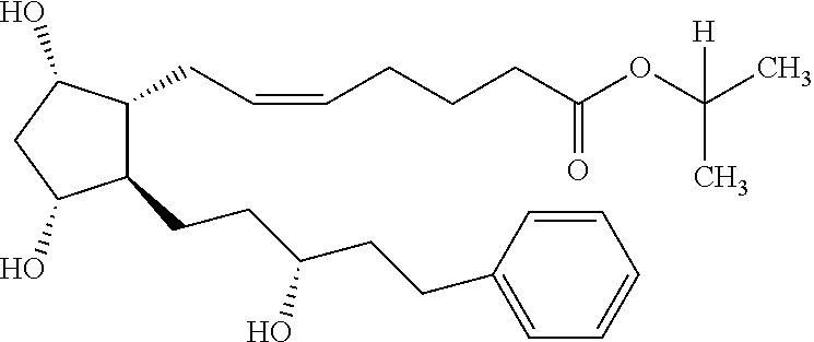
C1(CC=CCCCC(OC(C)(C)[H])=O)C(CCC(CCC2=CC=CC=C2)O)C(O)CC1O
